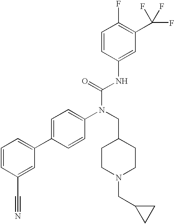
C1=CC(C#N)=CC(C2=CC=C(N(CC3CCN(CC4CC4)CC3)C(=O)NC3=CC(C(F)(F)F)=C(F)C=C3)C=C2)=C1
